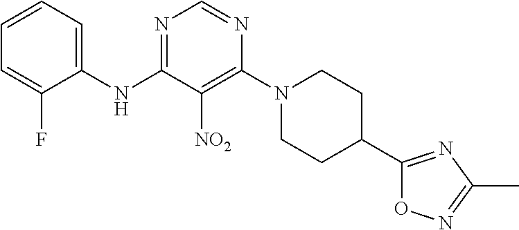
N1=C(NC2=CC=CC=C2F)C([NO2])=C(N2CCC(C3=NC(C)=NO3)CC2)N=C1
